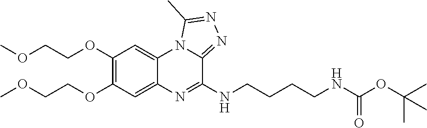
C1(OCCOC)=C(OCCOC)C=C2C(=C1)N1C(=NN=C1C)C(NCCCCNC(OC(C)(C)C)=O)=N2
